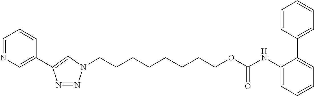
C1(C2=CC=CC=C2)=CC=CC=C1NC(OCCCCCCCCN1N=NC(C2=CN=CC=C2)=C1)=O
